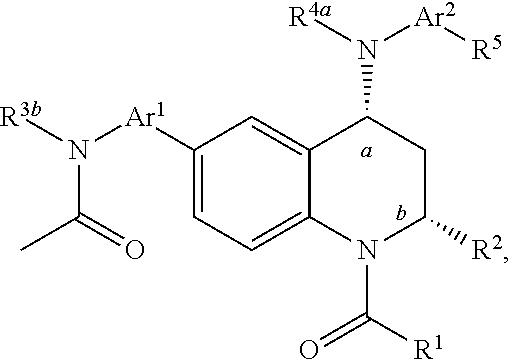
C1([Ar1]N([R3b])C(=O)C)=CC=C2C(=C1)C(N([R4a])[Ar2][R5])CC([R2])N2C([R1])=O
